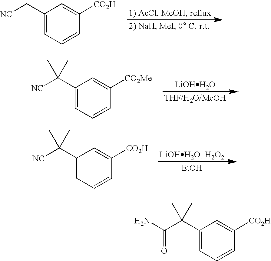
C1(C[NC])=CC=CC([CO2H])=C1.[LiOHH2O].C1(C([NC])(C)C)=CC=CC([CO2Me])=C1.C1(C([NC])(C)C)=CC=CC([CO2H])=C1.[EtOH].C1(C(C(N)=O)(C)C)=CC=CC([CO2H])=C1
